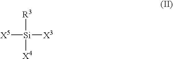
[X5][Si]([R3])([X3])[X4]
